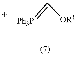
[Ph3P]=C[OR1]
